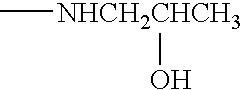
C[NHCH2CHCH3]O
